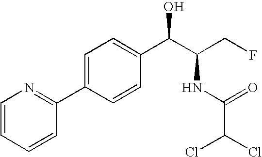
C1=C(C2=NC=CC=C2)C=CC(C(C(CF)NC(=O)C(Cl)Cl)O)=C1
